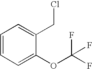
C1=CC=C(OC(F)(F)F)C(CCl)=C1
